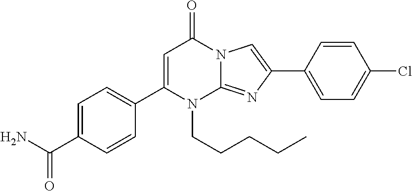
C1(C2=CC=C(C(N)=O)C=C2)=CC(=O)N2C(=NC(C3=CC=C(Cl)C=C3)=C2)N1CCCCC
